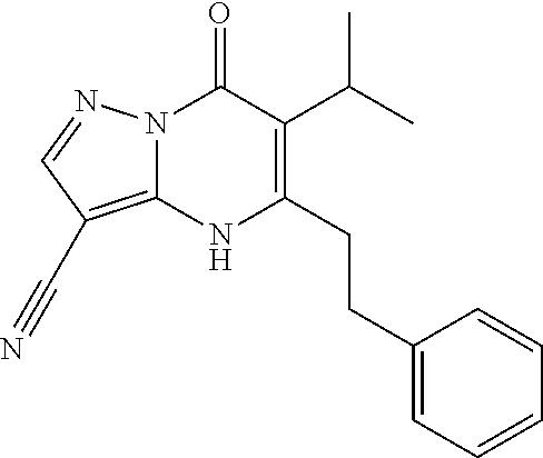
C12=C(C#N)C=NN1C(=O)C(C(C)C)=C(CCC1=CC=CC=C1)N2
